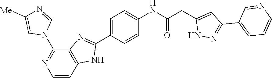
N1(C2=NC=CC3=C2N=C(C2=CC=C(NC(CC4=CC(C5=CC=CN=C5)=NN4)=O)C=C2)N3)C=NC([Me])=C1
